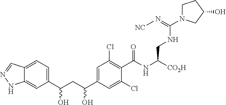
C(C(C1=CC(Cl)=C(C(NC([CO2H])CNC(=N[NC])N2CCC(O)C2)=O)C(Cl)=C1)O)C(C1=CC=C2C(=C1)NN=C2)O
